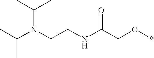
CC(N(CCNC(CO*)=O)C(C)C)C
